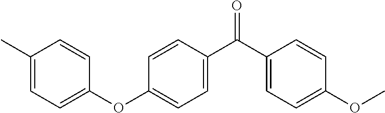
C1(C)=CC=C(OC2=CC=C(C(C3=CC=C(OC)C=C3)=O)C=C2)C=C1
